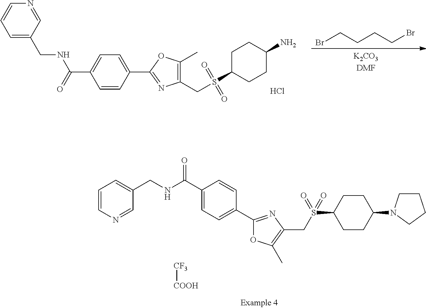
C1=C(CNC(C2=CC=C(C3=NC(CS(C4CCC(N)CC4)(=O)=O)=C(C)O3)C=C2)=O)C=NC=C1.BrCCCCBr.Cl.C1=CN=CC(CNC(C2=CC=C(C3=NC(CS(C4CCC(N5CCCC5)CC4)(=O)=O)=C(C)O3)C=C2)=O)=C1.[CF3][COOH]
